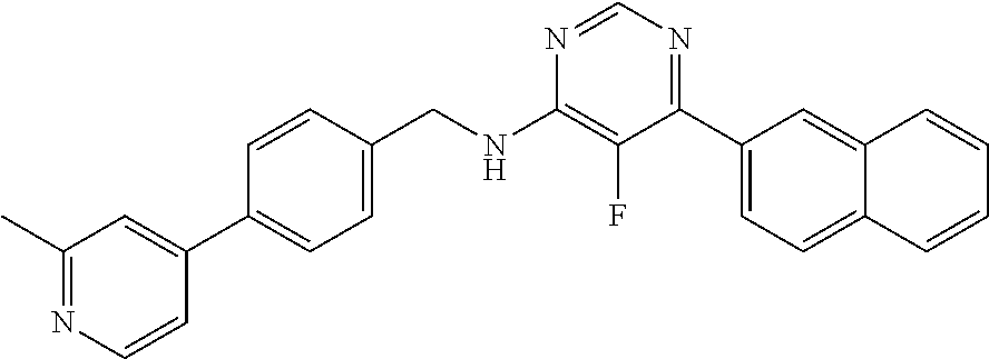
C1(C)=NC=CC(C2=CC=C(CNC3=C(F)C(C4=CC=C5C(=C4)C=CC=C5)=NC=N3)C=C2)=C1
